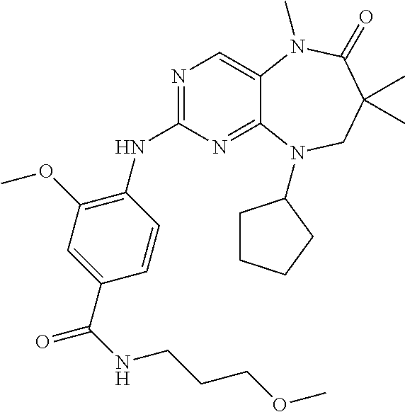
N1=C(NC2=C(OC)C=C(C(=O)NCCCOC)C=C2)N=C2C(=C1)N(C)C(=O)C(C)(C)CN2C1CCCC1
